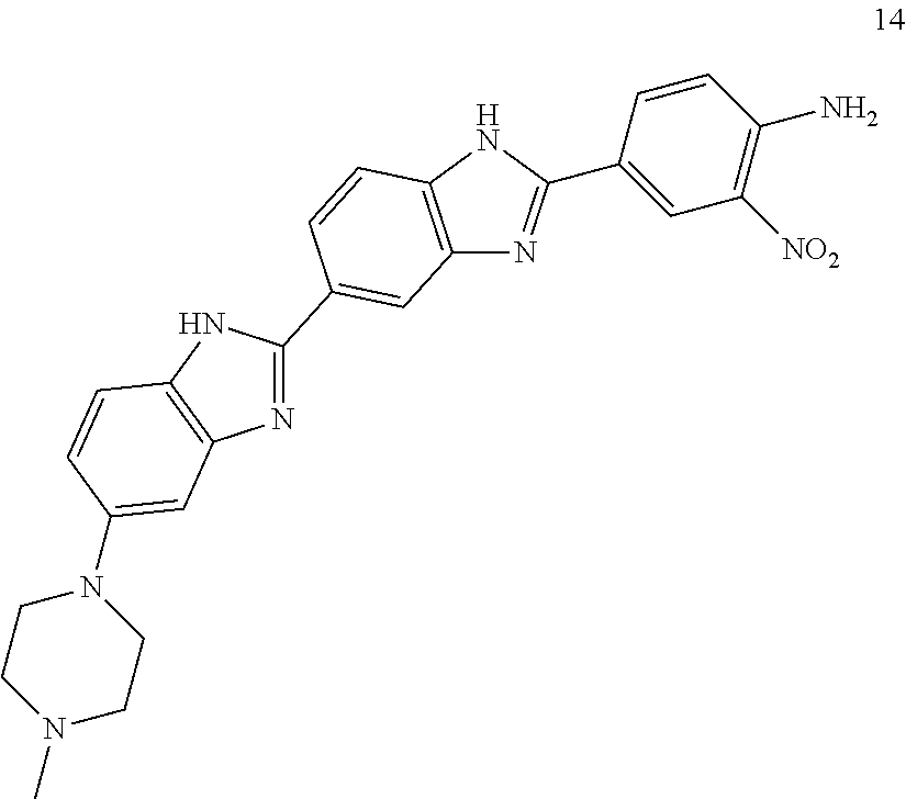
C1=CC(C2=NC3=C(N2)C=CC(C2=NC4=C(N2)C=CC(N2CCN(C)CC2)=C4)=C3)=CC([NO2])=C1N
